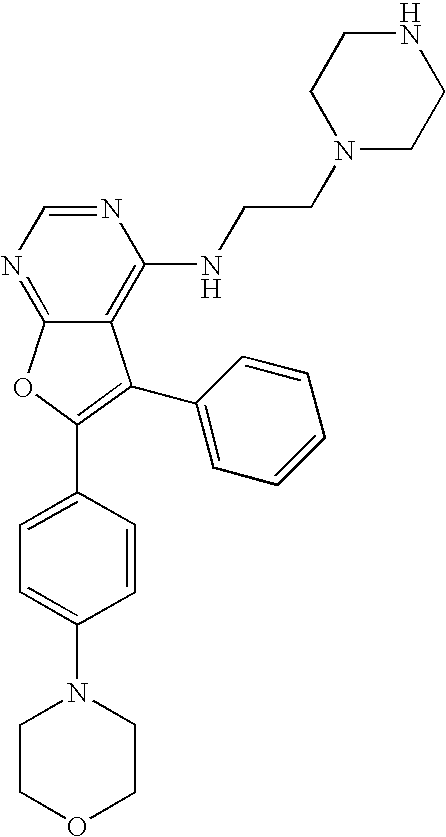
C12=NC=NC(NCCN3CCNCC3)=C1C(C1=CC=CC=C1)=C(C1=CC=C(N3CCOCC3)C=C1)O2
